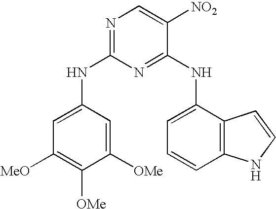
N(C1=NC=C([NO2])C(NC2=CC=CC3=C2C=CN3)=N1)C1=CC([MeO])=C([OMe])C([OMe])=C1
